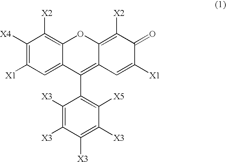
C1([X4])=C([X1])C=C2C(=C1[X2])OC1=C([X2])C(=O)C([X1])=CC1=C2C1=C([X5])C([X3])=C([X3])C([X3])=C1[X3]
